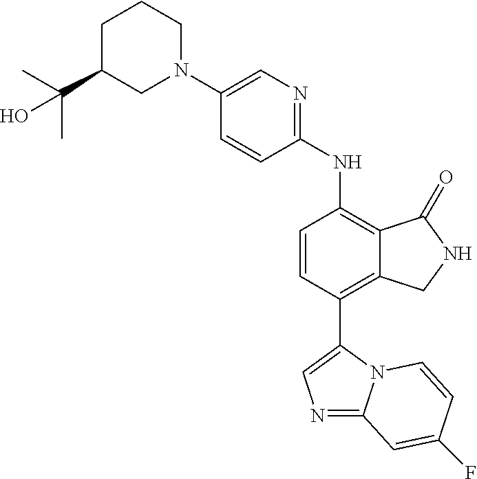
C1C(C(C)(C)O)CN(C2=CN=C(NC3=C4C(=C(C5=CN=C6N5C=CC(F)=C6)C=C3)CNC4=O)C=C2)CC1
